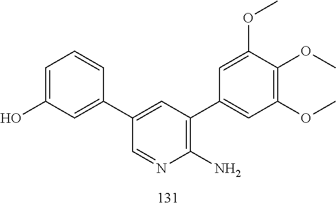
O(C)C1=CC(C2=C(N)N=CC(C3=CC(O)=CC=C3)=C2)=CC(OC)=C1OC
